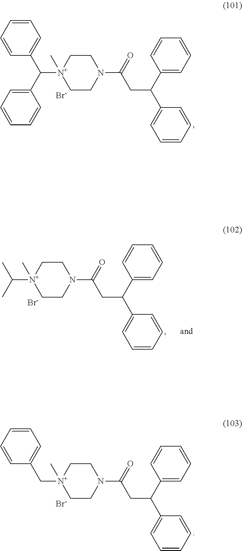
C1=CC=CC(C(C2=CC=CC=C2)[N+]2(C)CCN(C(=O)CC(C3=CC=CC=C3)C3=CC=CC=C3)CC2)=C1.[Br-].[Br-].CC(C)[N+]1(C)CCN(C(=O)CC(C2=CC=CC=C2)C2=CC=CC=C2)CC1.C1=CC=CC(C[N+]2(C)CCN(C(=O)CC(C3=CC=CC=C3)C3=CC=CC=C3)CC2)=C1.[Br-]
